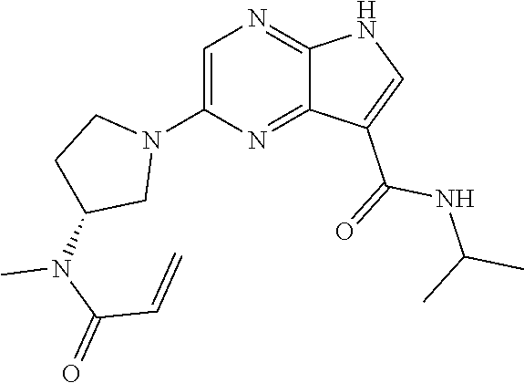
C1=C(N2CCC(N(C)C(C=C)=O)C2)N=C2C(=N1)NC=C2C(NC(C)C)=O
